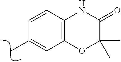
C1(C)=CC2=C(C=C1)NC(=O)C(C)(C)O2
